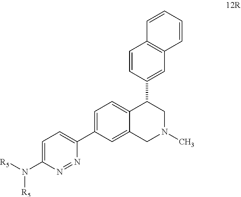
C1=C(N([R5])[R5])N=NC(C2=CC=C3C(=C2)CN(C)CC3C2=CC3=C(C=C2)C=CC=C3)=C1
